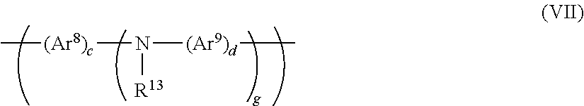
C[(Ar8)c]N([R13])[(Ar9)d]C
